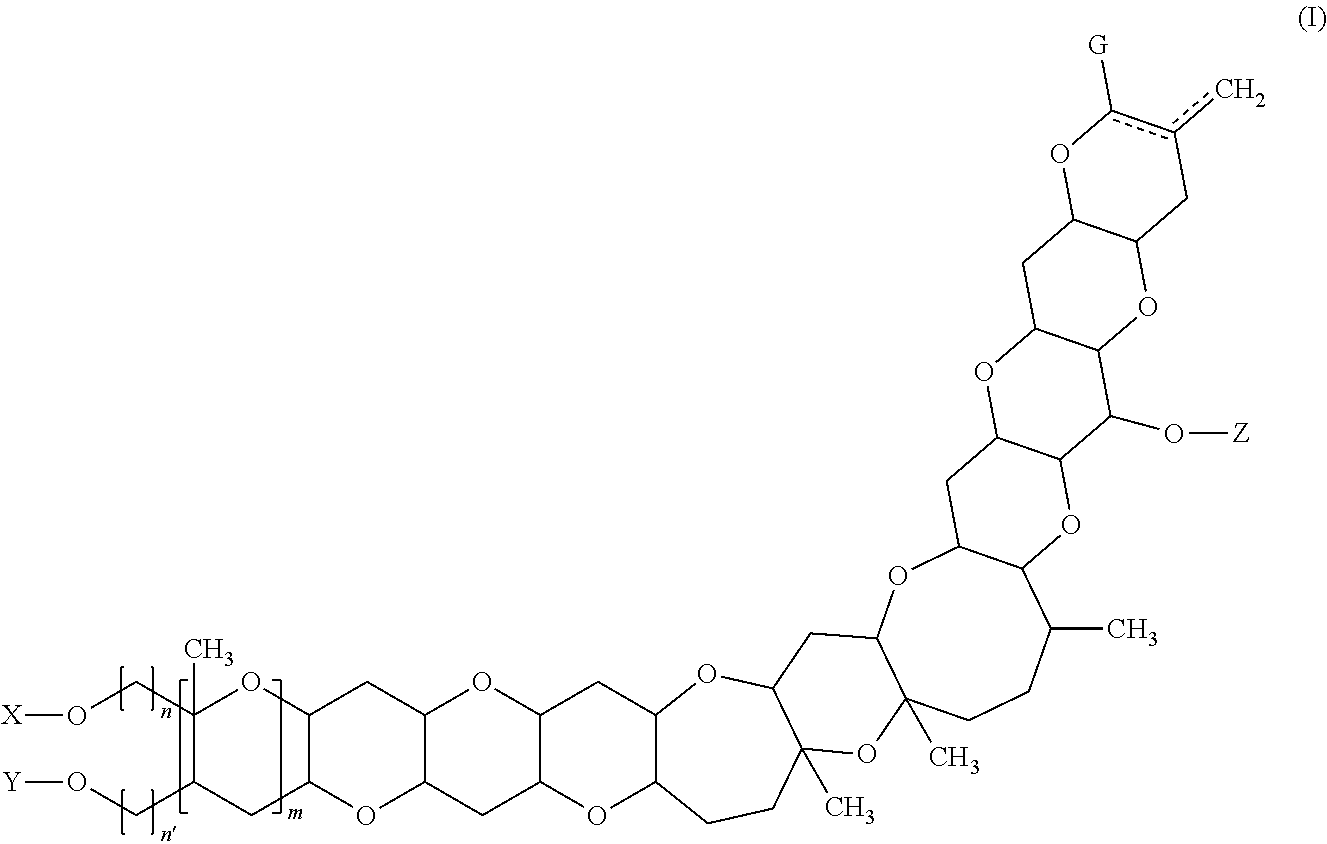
C12C(CCC3(C)C(O1)CC1C(C)(O3)CCC(C)C3C(O1)CC1C(O3)C(O[Z])C3C(O1)CC1C(O3)Cc(c)c([G])O1)OC1C(C2)OC2C(C1)OC1C(C2)OC(CO[X])(C)C(CO[Y])C1
